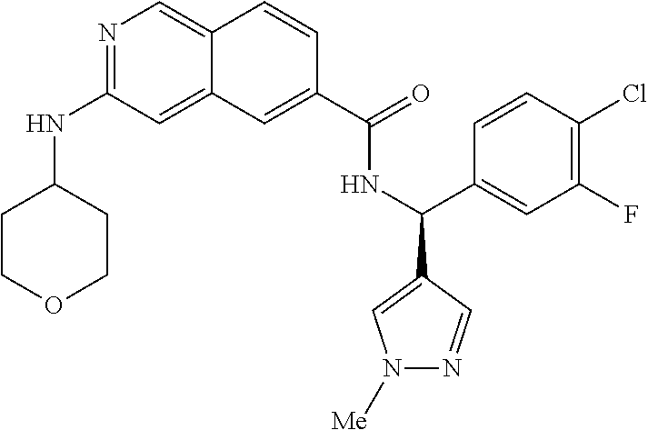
N1=C(NC2CCOCC2)C=C2C(=C1)C=CC(C(=O)NC(C1=CC(F)=C(Cl)C=C1)C1=CN([Me])N=C1)=C2
